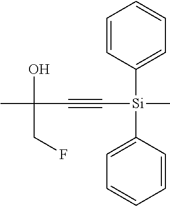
C1=CC([Si](C2=CC=CC=C2)(C)C#CC(O)(C)CF)=CC=C1
